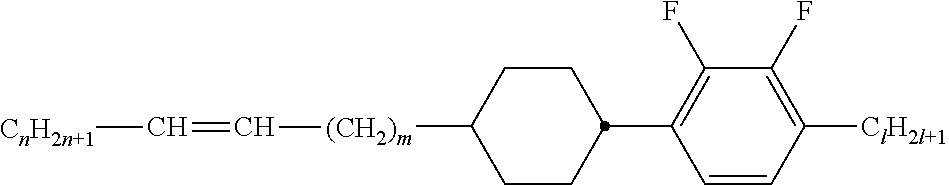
C1C([(CH2)m]C=C[CnH2n+1])CCC(C2=C(F)C(F)=C([ClH2l+1])C=C2)C1
